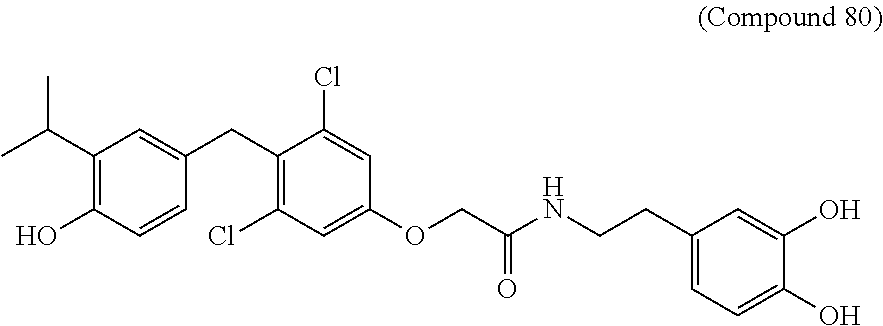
C1=C(CCNC(COC2=CC(Cl)=C(CC3=CC(C(C)C)=C(O)C=C3)C(Cl)=C2)=O)C=C(O)C(O)=C1
